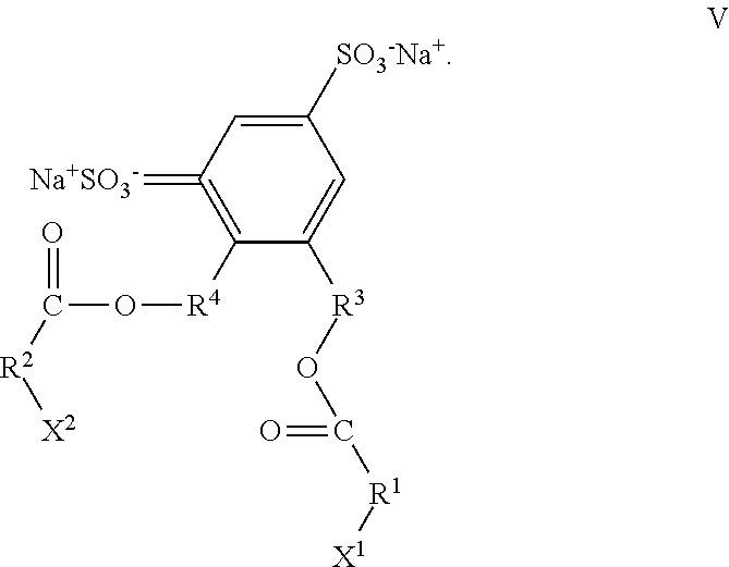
C1([SO3-Na+])=CC(=[Na+SO3-])=C([R4]OC(=O)[R2][X2])C([R3]OC(=O)[R1][X1])=C1
